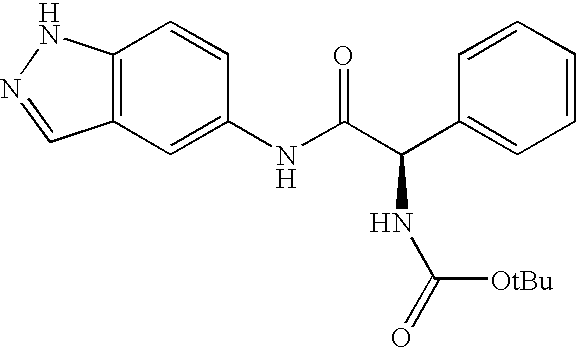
C12=C(C=C(NC(C(C3=CC=CC=C3)NC(=O)[OtBu])=O)C=C1)C=NN2
